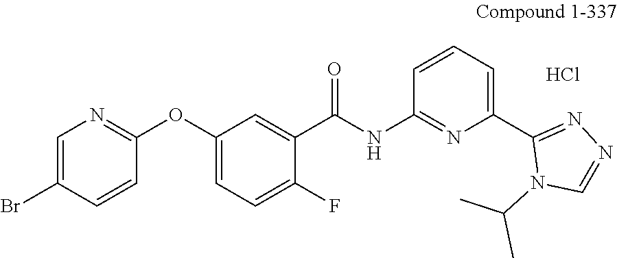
Cl.C1(OC2=NC=C(Br)C=C2)=CC=C(F)C(C(NC2=NC(C3=NN=CN3C(C)C)=CC=C2)=O)=C1
